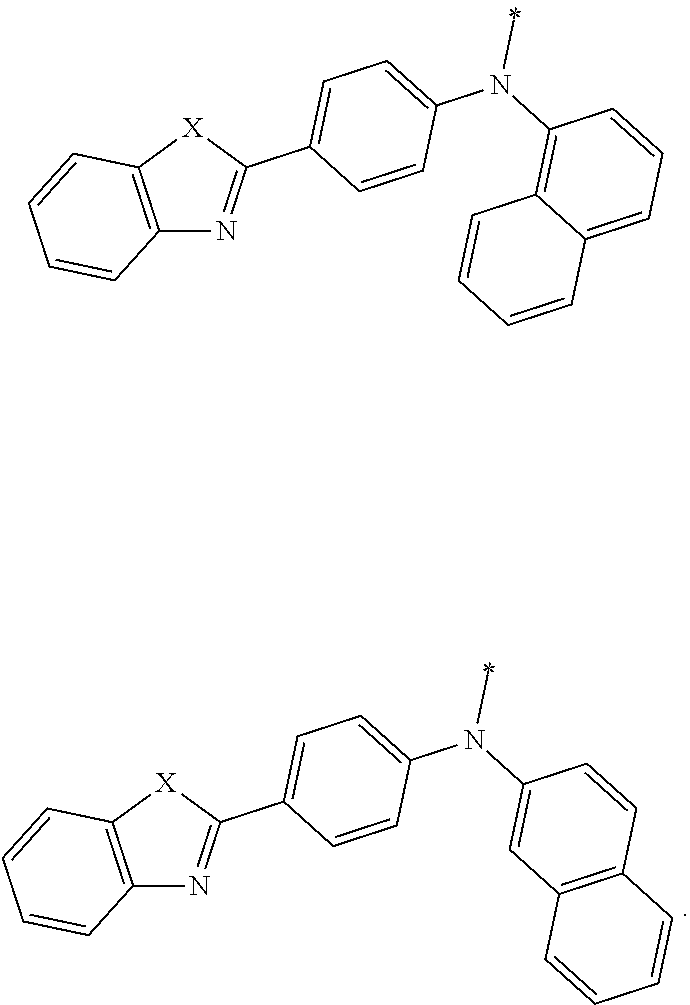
C1=C(C2=NC3=C([X]2)C=CC=C3)C=CC(N(C2=C3C(=CC=C2)C=CC=C3)C)=C1.C1=C(C2=NC3=C([X]2)C=CC=C3)C=CC(N(C2=CC3=C(C=C2)C=CC=C3)C)=C1
